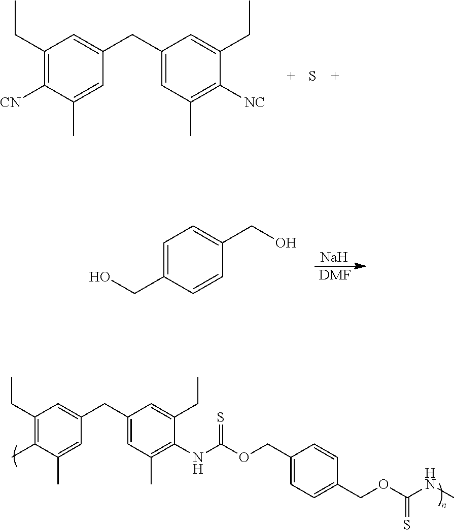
C1(CC)=C(C)C(C)=CC(CC2=CC(C)=C(NC(OCC3=CC=C(COC(NC)=S)C=C3)=S)C(CC)=C2)=C1.C1(CC)=C([CN])C(C)=CC(CC2=CC(C)=C([NC])C(CC)=C2)=C1.S.[Na].[DMF].C1=C(CO)C=CC(CO)=C1
